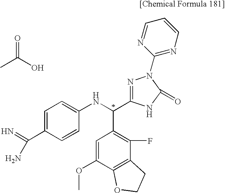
C1=CC=NC(N2N=C(C(NC3=CC=C(C(N)=N)C=C3)C3=C(F)C4=C(C(OC)=C3)OCC4)NC2=O)=N1.C(C)(O)=O
